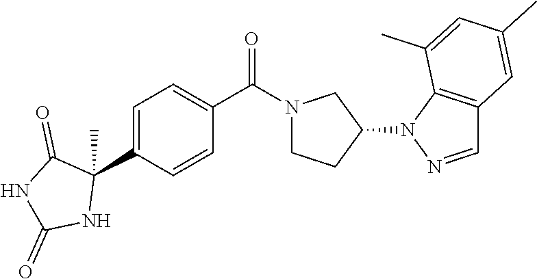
C1=C(C2(C)C(=O)NC(=O)N2)C=CC(C(N2CCC(N3N=CC4=C3C(C)=CC(C)=C4)C2)=O)=C1
